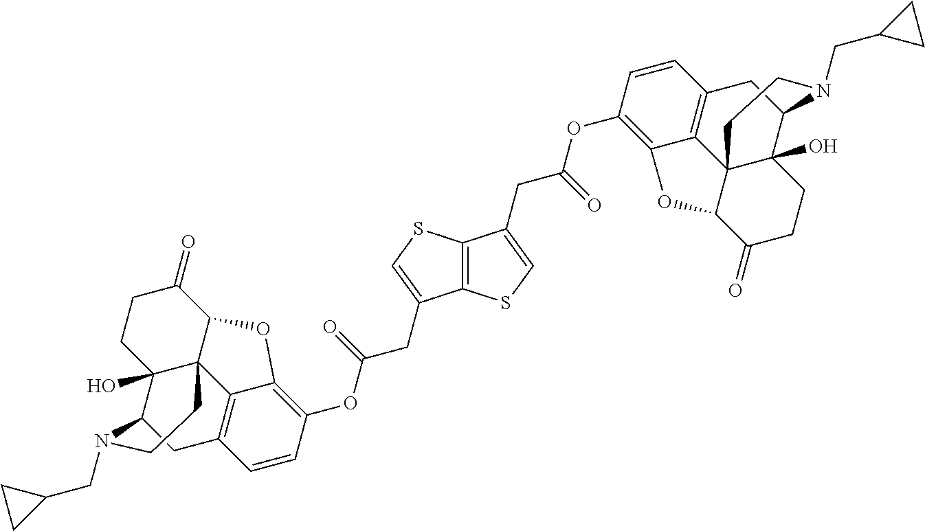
C12=C(SC=C1CC(OC1=C3C4=C(CC5C6(O)C4(C(C(=O)CC6)O3)CCN5CC3CC3)C=C1)=O)C(CC(=O)OC1=C3C4=C(C=C1)CC1C5(O)C4(C(C(=O)CC5)O3)CCN1CC1CC1)=CS2
